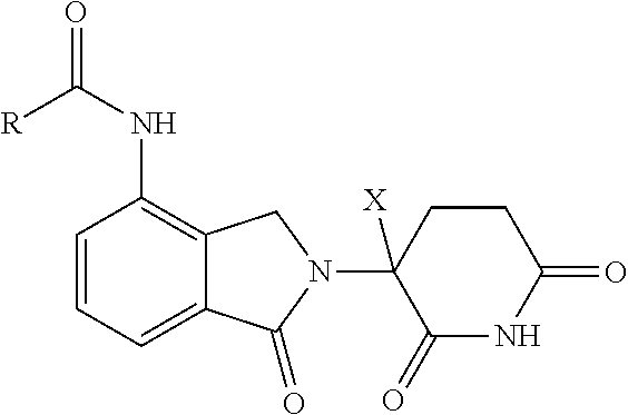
C1=CC=C2C(=C1NC(=O)[R])CN(C1([X])C(=O)NC(=O)CC1)C2=O
